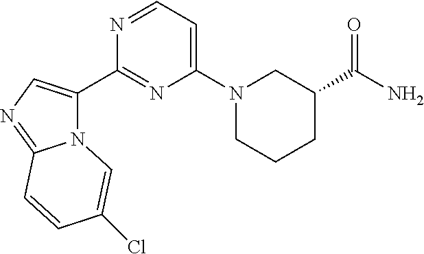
N12C(C3=NC(N4CCCC(C(N)=O)C4)=CC=N3)=CN=C1C=CC(Cl)=C2
